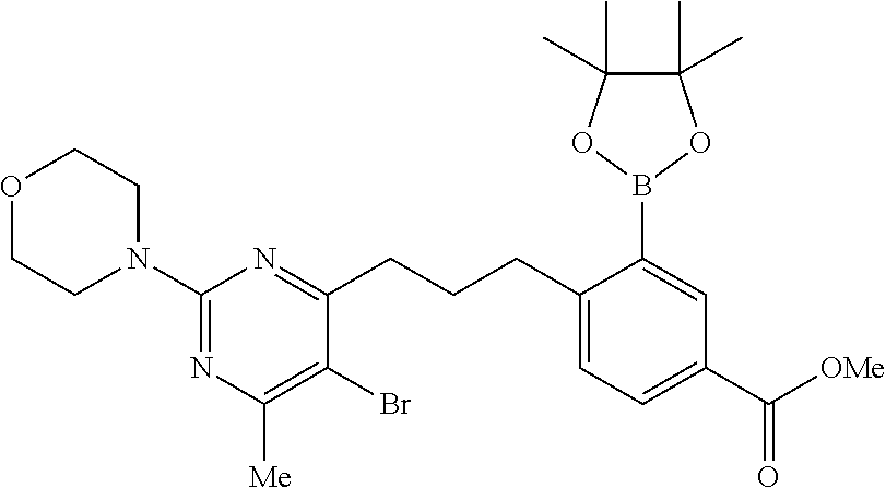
N1=C(N2CCOCC2)N=C(CCCC2=CC=C(C(=O)[OMe])C=C2B2OC(C)(C)C(C)(C)O2)C(Br)=C1[Me]
